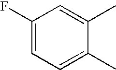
C1=C(C)C(C)=CC(F)=C1
